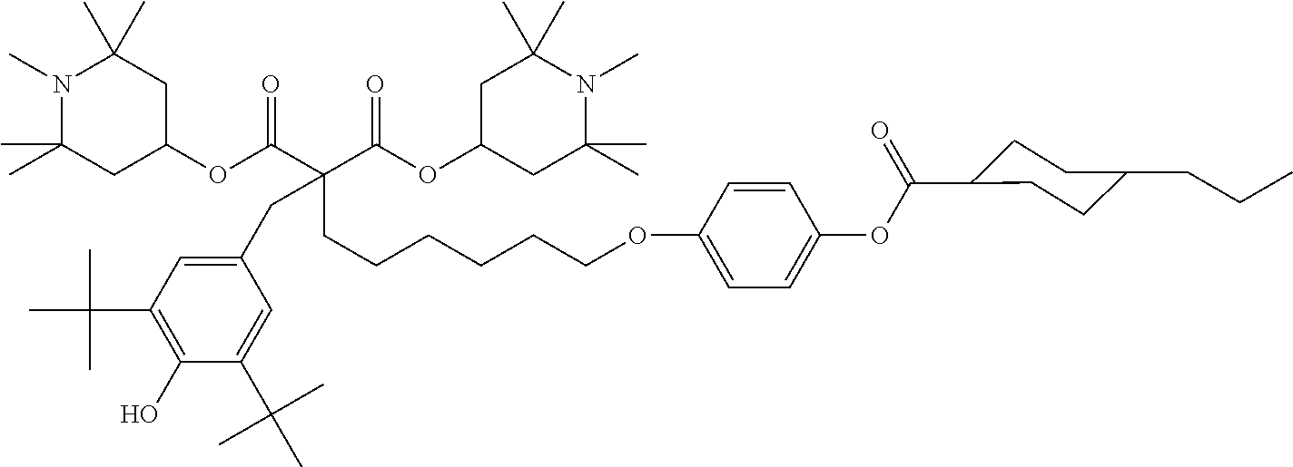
N1(C)C(C)(C)CC(OC(C(C(OC2CC(C)(C)N(C)C(C)(C)C2)=O)(CCCCCCOC2=CC=C(OC(=O)C3CCC(CCC)CC3)C=C2)CC2=CC(C(C)(C)C)=C(O)C(C(C)(C)C)=C2)=O)CC1(C)C
